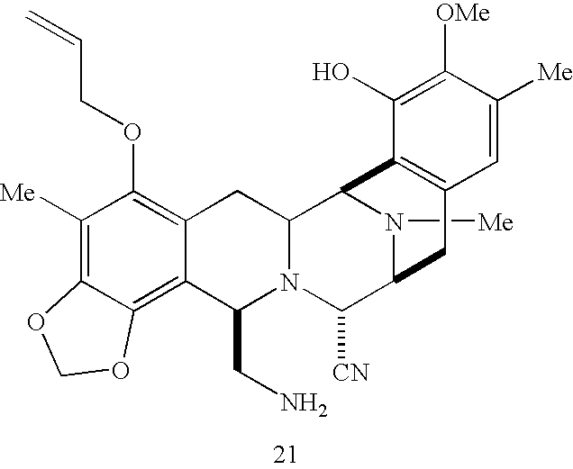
N1([Me])C2C([CN])N3C(CN)C4=C5C(=C([Me])C(OCC=C)=C4CC3C1C1=C(C2)C=C([Me])C([OMe])=C1O)OCO5
